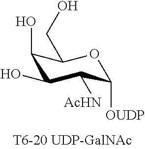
C1(O)C(O)C([AcHN])C([OUDP])OC1CO
